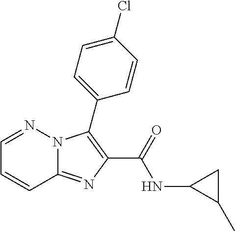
C12=NC(C(=O)NC3C(C)C3)=C(C3=CC=C(Cl)C=C3)N1N=CC=C2
